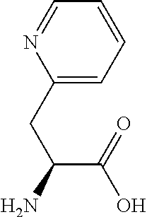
C1(CC(N)C(=O)O)=CC=CC=N1
